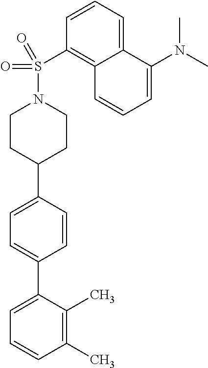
C1(C)=C(C)C(C2=CC=C(C3CCN(S(C4=C5C(=CC=C4)C(N(C)C)=CC=C5)(=O)=O)CC3)C=C2)=CC=C1
